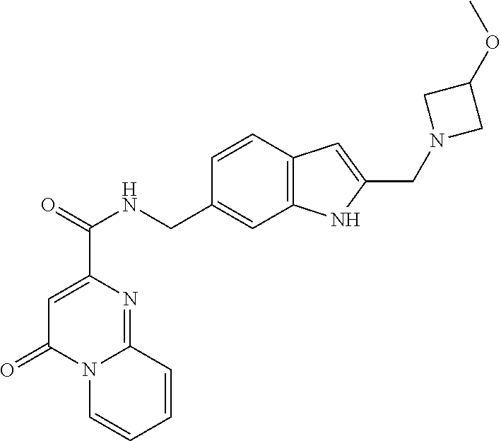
C1=C(C(=O)NCC2=CC3=C(C=C2)C=C(CN2CC(OC)C2)N3)N=C2N(C1=O)C=CC=C2
